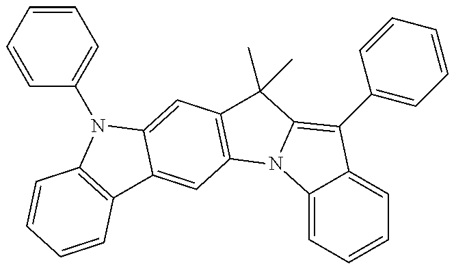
C12=CC=CC=C1C(C1=CC=CC=C1)=C1N2C2=C(C1(C)C)C=C1C(=C2)C2=C(N1C1=CC=CC=C1)C=CC=C2
